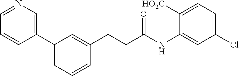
C1(C2=CC=CC(CCC(NC3=CC(Cl)=CC=C3[HO2C])=O)=C2)=CN=CC=C1
